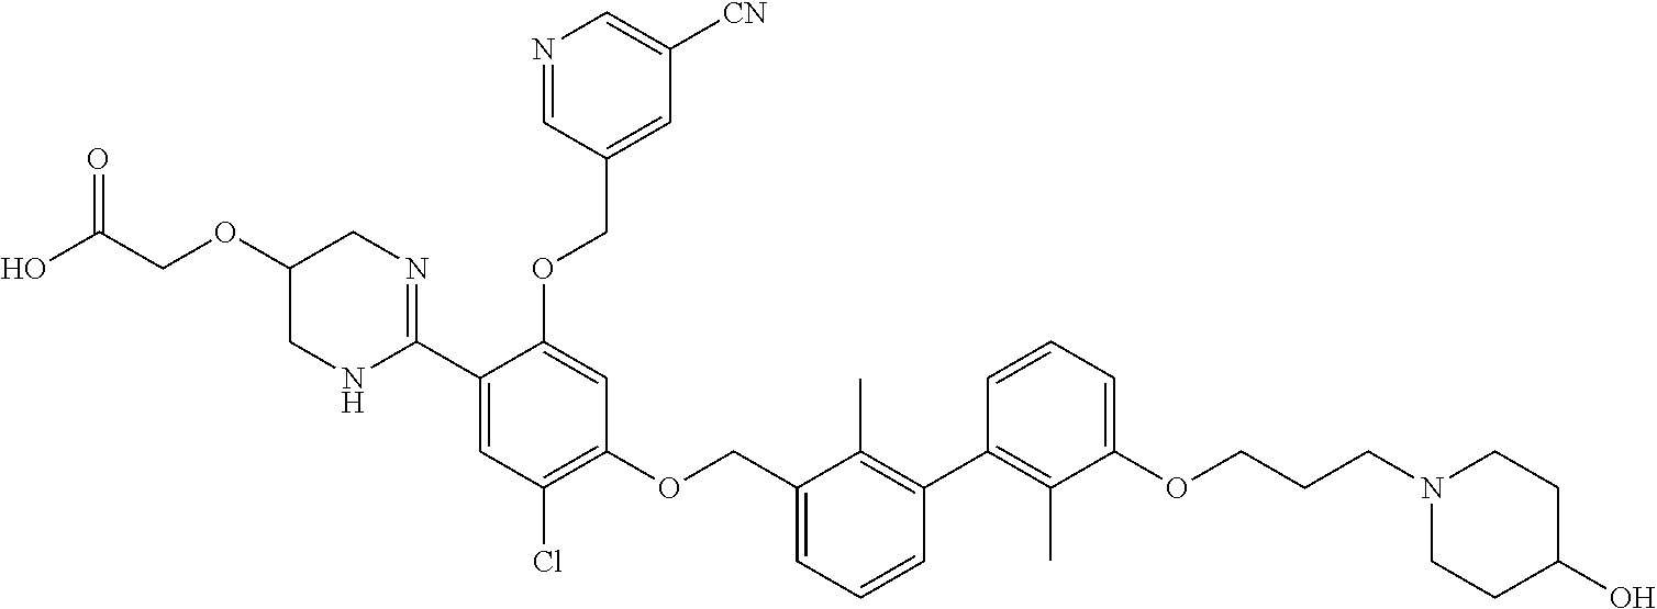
N1=CC(COC2=CC(OCC3=CC=CC(C4=C(C)C(OCCCN5CCC(O)CC5)=CC=C4)=C3C)=C(Cl)C=C2C2=NCC(OCC(O)=O)CN2)=CC([CN])=C1
